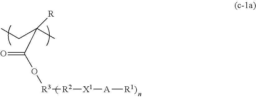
O([R3][R2][X1][A][R1)])C(C(C)(CC)[R])=O
